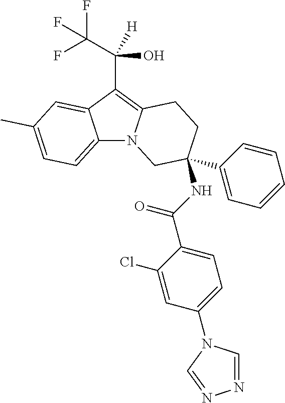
C12=CC=C(C)C=C1C(C(C(F)(F)F)(O)[H])=C1N2CC(C2=CC=CC=C2)(NC(C2=CC=C(N3C=NN=C3)C=C2Cl)=O)CC1
